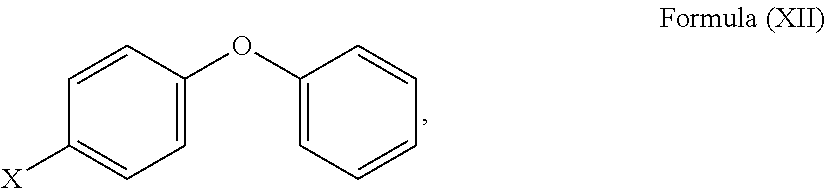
C1=C(OC2=CC=C([X])C=C2)C=CC=C1
